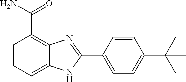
C1=CC=C2C(=C1C(N)=O)N=C(C1=CC=C(C(C)(C)C)C=C1)N2
